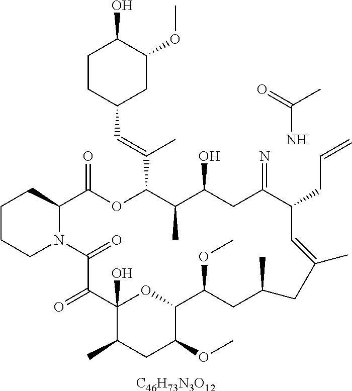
[C46H73N3O12].C1CCN2C(C1)C(=O)OC(C(=CC1CC(OC)C(O)CC1)C)C(C)C(O)CC(=N)C(CC=C)C=C(C)CC(C)CC(OC)C1OC(O)(C(=O)C2=O)C(C)CC1OC.NC(=O)C
